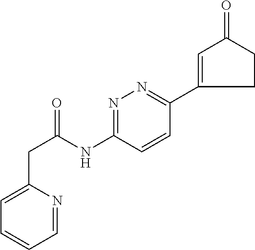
C1=C(CC(NC2=NN=C(C3=CC(=O)CC3)C=C2)=O)N=CC=C1
